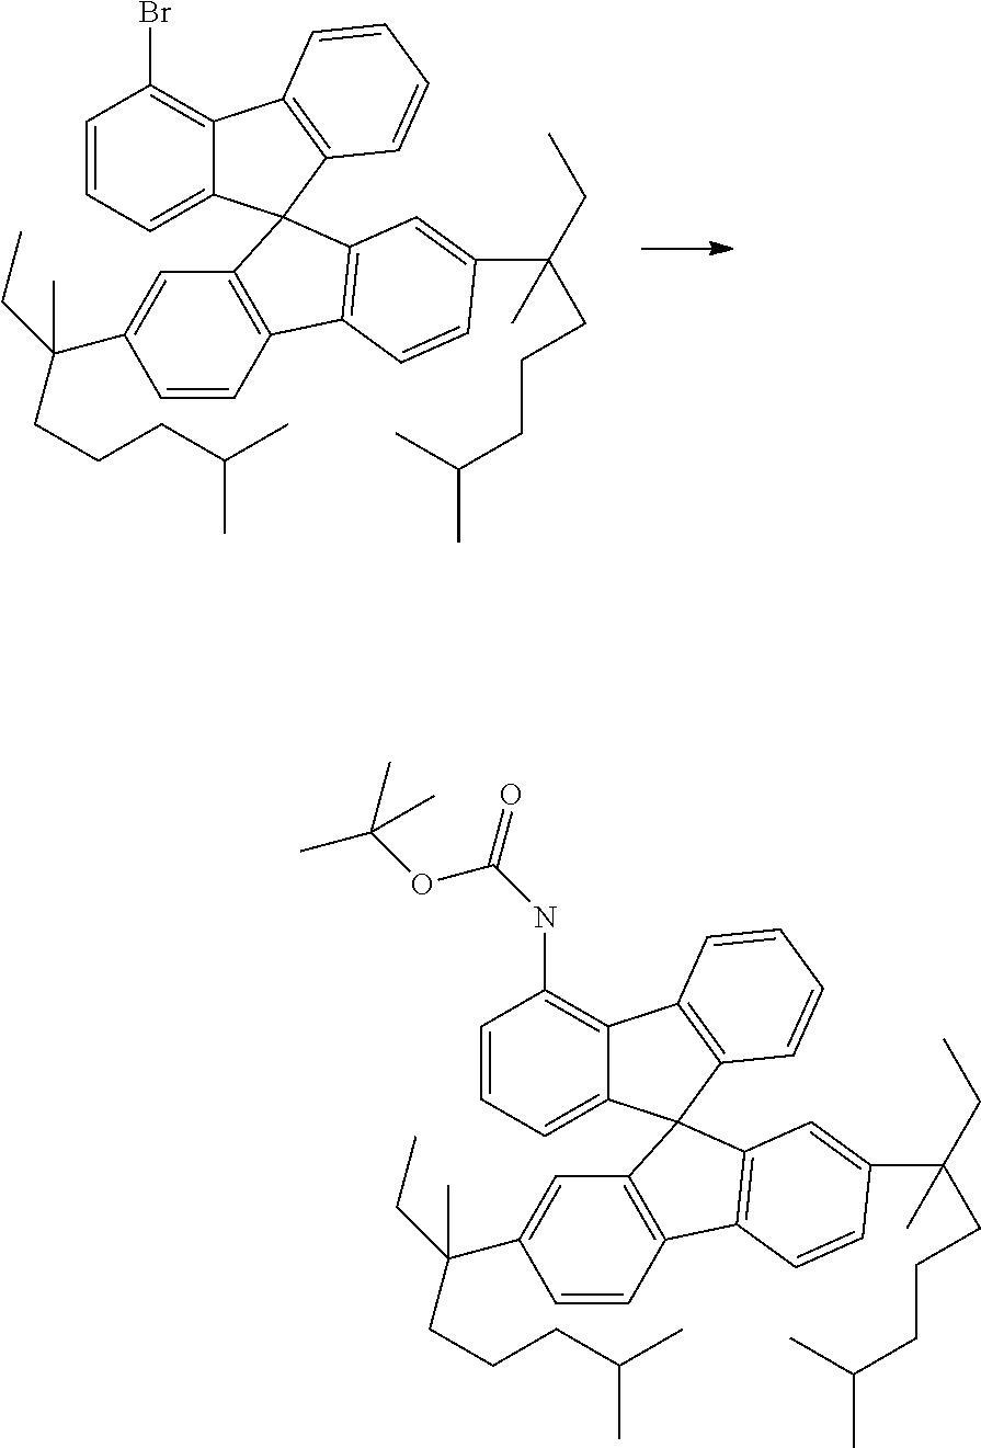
C1=CC=C2C(=C1Br)C1=C(C=CC=C1)C21C2=C(C=CC(C(CCCC(C)C)(CC)C)=C2)C2=C1C=C(C(CC)(C)CCCC(C)C)C=C2.C1=CC=C2C(=C1NC(OC(C)(C)C)=O)C1=C(C=CC=C1)C21C2=C(C=CC(C(CCCC(C)C)(CC)C)=C2)C2=C1C=C(C(CC)(C)CCCC(C)C)C=C2
